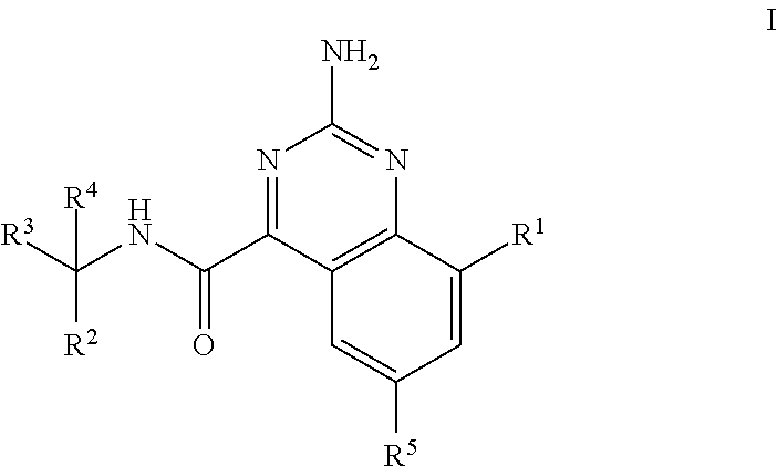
N1=C(C(NC([R3])([R2])[R4])=O)C2=C(N=C1N)C([R1])=CC([R5])=C2
